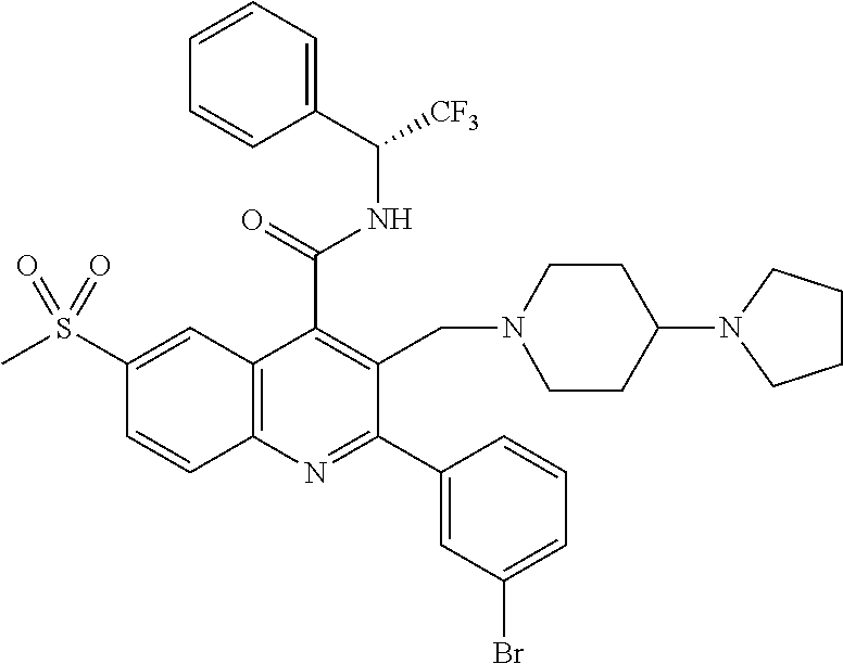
C1(C(=O)NC([CF3])C2=CC=CC=C2)=C(CN2CCC(N3CCCC3)CC2)C(C2=CC(Br)=CC=C2)=NC2=C1C=C(S(C)(=O)=O)C=C2
